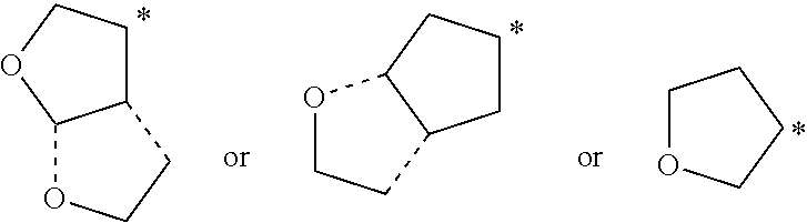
O1CCC2C1CCC2.C1OCCC1.C12CCOC1OCC2
